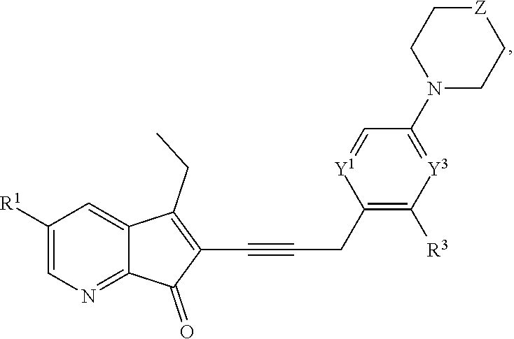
N1=C2C(=CC([R1])=C1)C(CC)=C(C#CCC1=C([R3])[Y3]=C(N3CC[Z]CC3)C=[Y1]1)C2=O
